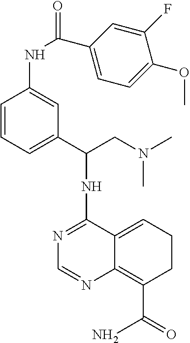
N1=C(NC(CN(C)C)C2=CC=CC(NC(C3=CC=C(OC)C(F)=C3)=O)=C2)C2=CCCC(C(=O)N)=C2N=C1
